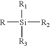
[R1][Si]([R2])([R3])[R]
